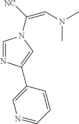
C1=NC(C2=CN=CC=C2)=CN1C(=CN(C)C)[NC]
